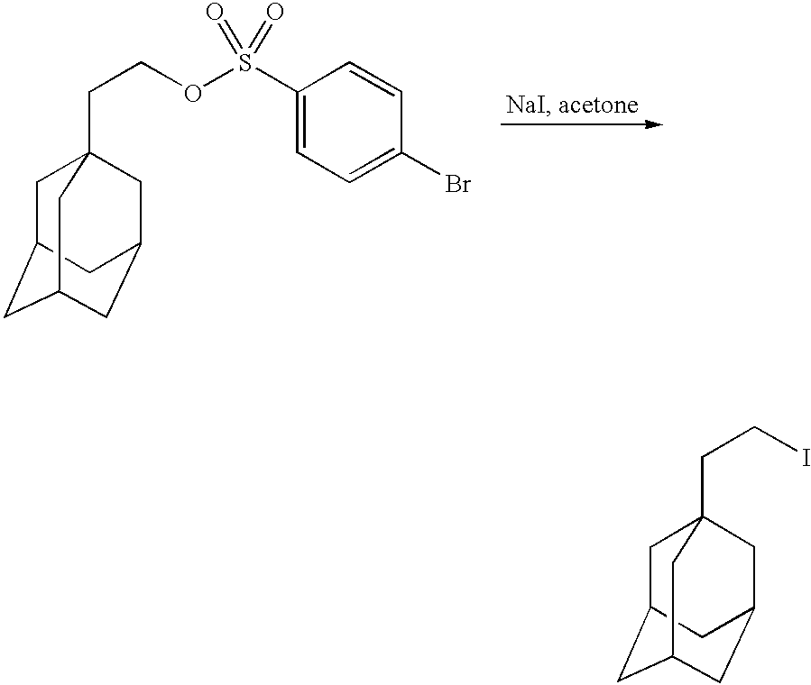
C1C2CC3CC(CC1(CCI)C3)C2.C1C2CC3CC(CC1(CCOS(C1=CC=C(Br)C=C1)(=O)=O)C3)C2
